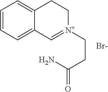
C1=CC=C2C(=C1)CC[N+](CCC(=O)N)=C2.[Br-]
